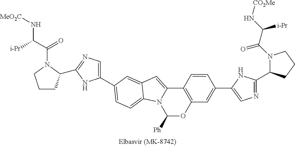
C1=CC2=C(C=C1C1=CN=C(C3N(C(C(N[CO2Me])[i-Pr])=O)CCC3)N1)OC([Ph])N1C2=CC2=CC(C3=CN=C(C4CCCN4C(C([i-Pr])N[MeO2C])=O)N3)=CC=C12
